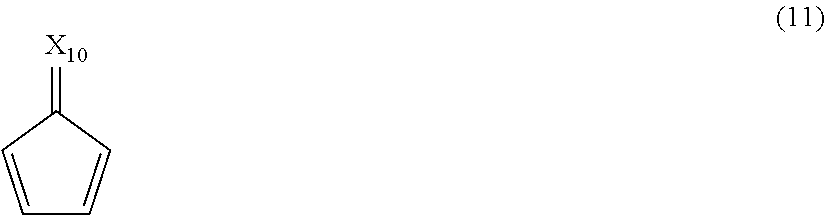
C1=CC(=[X10])C=C1
